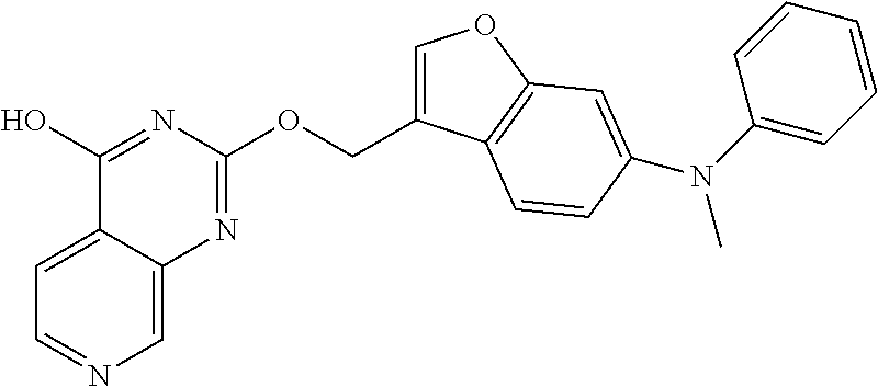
C1=C2C(=CN=C1)N=C(OCC1=COC3=C1C=CC(N(C1=CC=CC=C1)C)=C3)N=C2O
